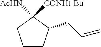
C1CC(CC=C)C([AcHN])([CONHt-Bu])C1
